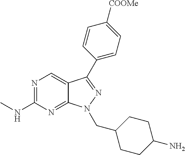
N1=C(NC)N=C2C(=C1)C(C1=CC=C([COOMe])C=C1)=NN2CC1CCC(N)CC1
